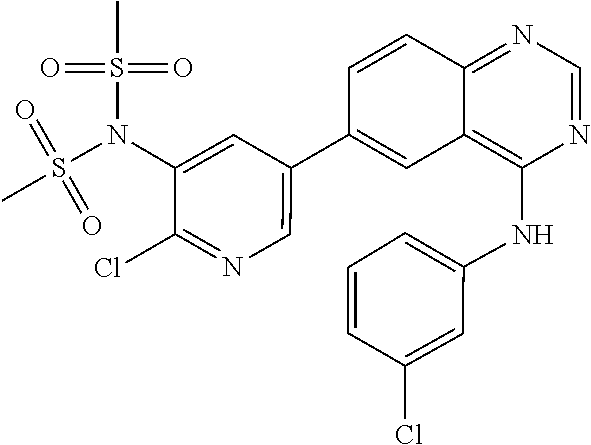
C1(N(S(C)(=O)=O)S(C)(=O)=O)=CC(C2=CC3=C(NC4=CC=CC(Cl)=C4)N=CN=C3C=C2)=CN=C1Cl
